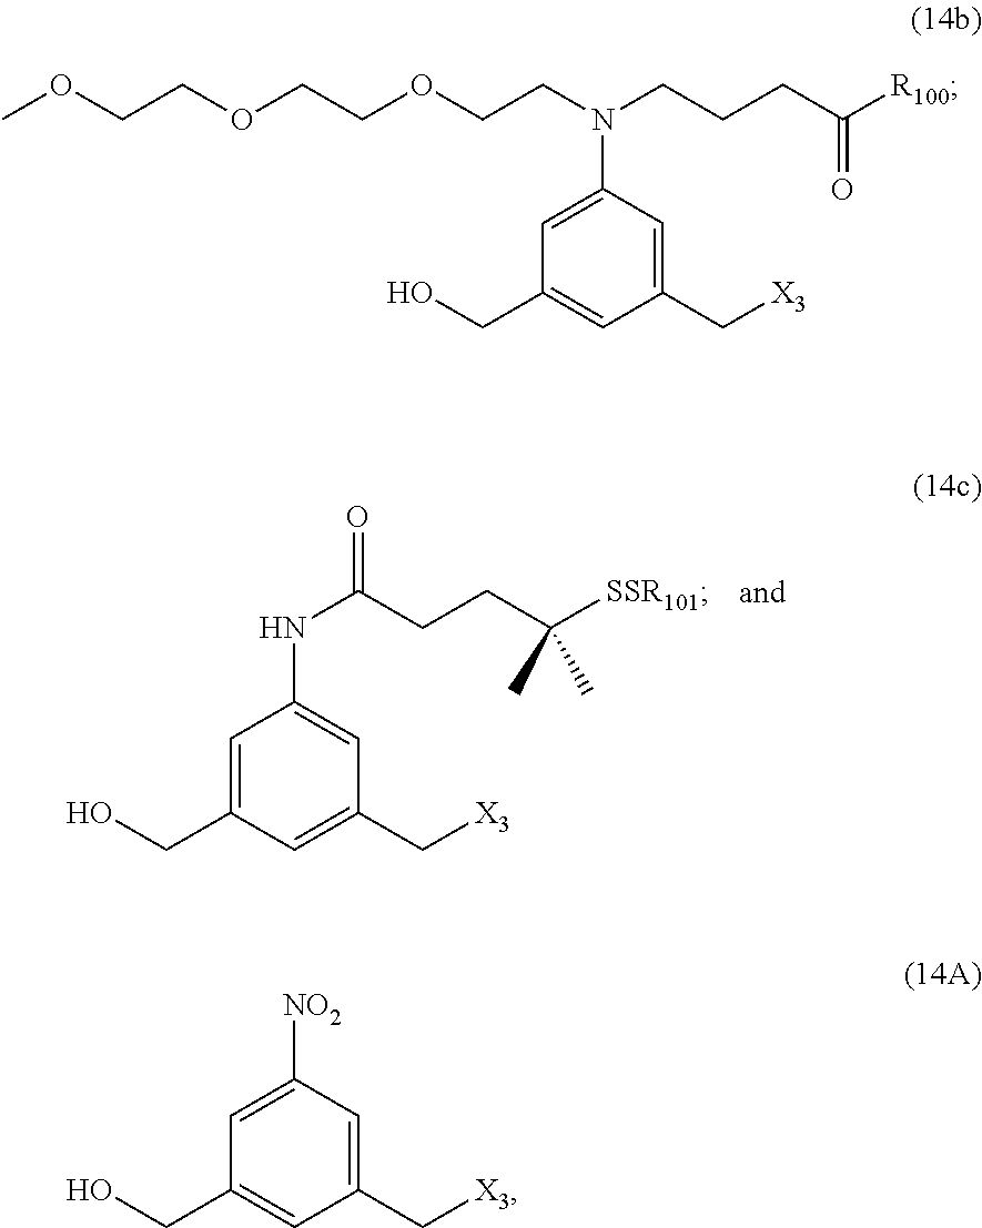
C1=C(CO)C=C(C[X3])C=C1NC(CCC([SSR101])(C)C)=O.C1=C(N(CCOCCOCCOC)CCCC([R100])=O)C=C(C[X3])C=C1CO.C1=C([NO2])C=C(C[X3])C=C1CO
